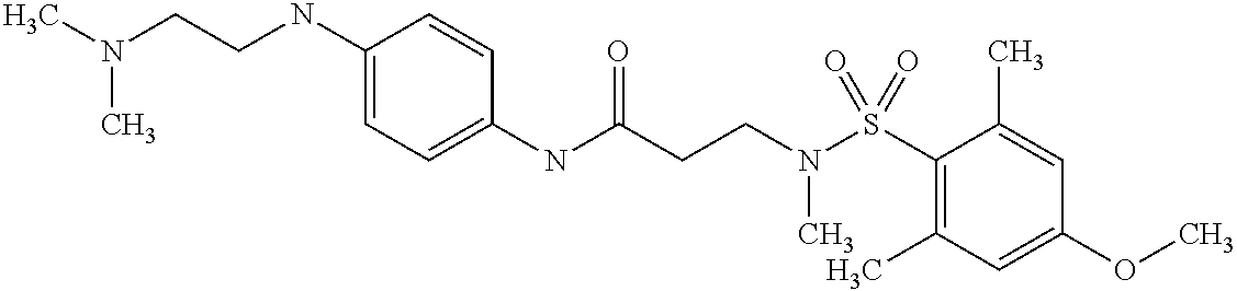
C1(NC(CCN(S(C2=C(C)C=C(OC)C=C2C)(=O)=O)C)=O)=CC=C(NCCN(C)C)C=C1
